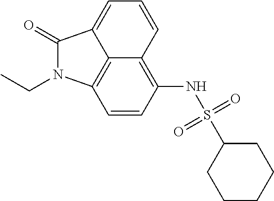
C12=C(NS(=O)(=O)C3CCCCC3)C=CC3=C1C(=CC=C2)C(=O)N3CC
